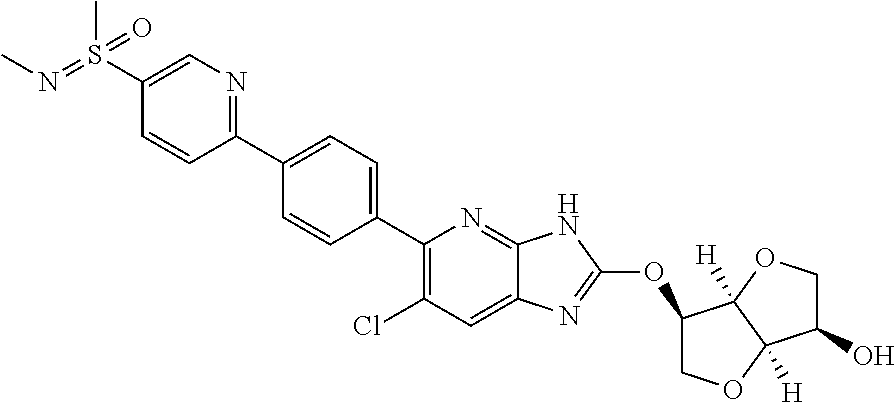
C1=CC(S(C)(=O)=NC)=CN=C1C1=CC=C(C2=C(Cl)C=C3C(=N2)NC(OC2COC4([H])C2([H])OCC4O)=N3)C=C1
